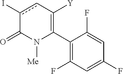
C1(C2=C([Y])cc(I)C(=O)N2[Me])=C(F)C=C(F)C=C1F
